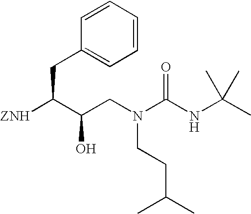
C1=CC=CC(CC([ZNH])C(CN(C(=O)NC(C)(C)C)CCC(C)C)O)=C1
